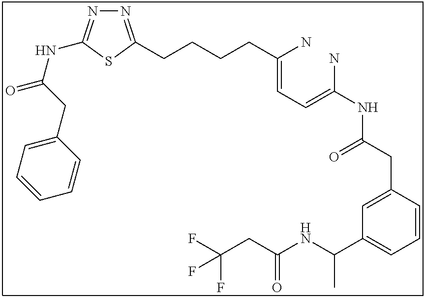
N1=C(CCCCC(=CC=C(N)NC(CC2=CC(C(NC(CC(F)(F)F)=O)C)=CC=C2)=O)N)SC(NC(=O)CC2=CC=CC=C2)=N1
